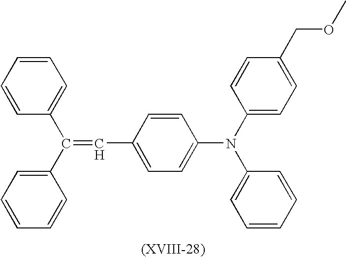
C1=CC=CC=C1C(C1=CC=CC=C1)=CC1=CC=C(N(C2=CC=CC=C2)C2=CC=C(COC)C=C2)C=C1
